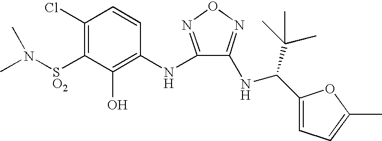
C1(Cl)=C([SO2]N(C)C)C(O)=C(NC2=NON=C2NC(C2=CC=C(C)O2)C(C)(C)C)C=C1
